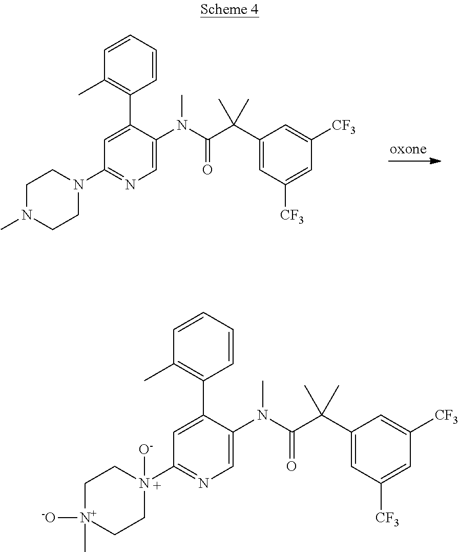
C1=CC=CC(C2=CC(N3CCN(C)CC3)=NC=C2N(C(=O)C(C2=CC([CF3])=CC([CF3])=C2)(C)C)C)=C1C.C1=CC=CC(C2=CC(N3([O-])CC[N+]([-O])(C)CC3)=NC=C2N(C(=O)C(C2=CC([CF3])=CC([CF3])=C2)(C)C)C)=C1C
